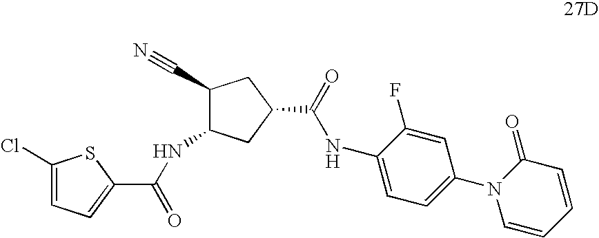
C1(Cl)=CC=C(C(NC2CC(C(=O)NC3=CC=C(N4C=CC=CC4=O)C=C3F)CC2C#N)=O)S1
